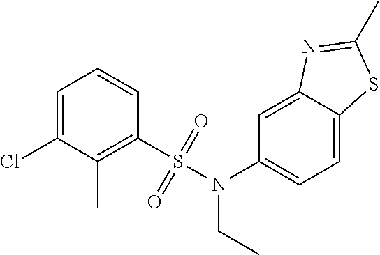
C1=C(Cl)C(C)=C(S(N(C2=CC=C3C(=C2)N=C(C)S3)CC)(=O)=O)C=C1
